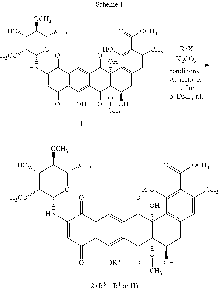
C12=C(C(O)=C3C(=C1)C(=O)C1(O)C(OC)(C3=O)C(O)CC3=C1C(O)=C(C(=O)[OCH3])C(C)=C3)C(=O)C=C(NC1OC(C)C([OCH3])C(O)C1[H3CO])C2=O.C12=C(C([OR5])=C3C(=C1)C(=O)C1(O)C(OC)(C3=O)C(O)CC3=C1C([R1O])=C(C(=O)[OCH3])C(C)=C3)C(=O)C=C(NC1OC(C)C([OCH3])C(O)C1[H3CO])C2=O
